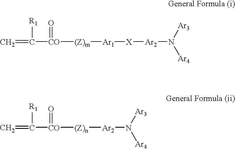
C=C([R1])[CO](=O)[(Z)m][Ar1][X][Ar2]N([Ar4])[Ar3].C=C([R1])[CO](=O)[(Z)n][Ar2]N([Ar4])[Ar3]
